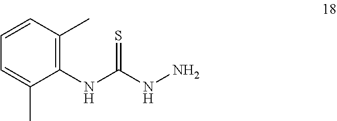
C1(NC(NN)=S)=C(C)C=CC=C1C
